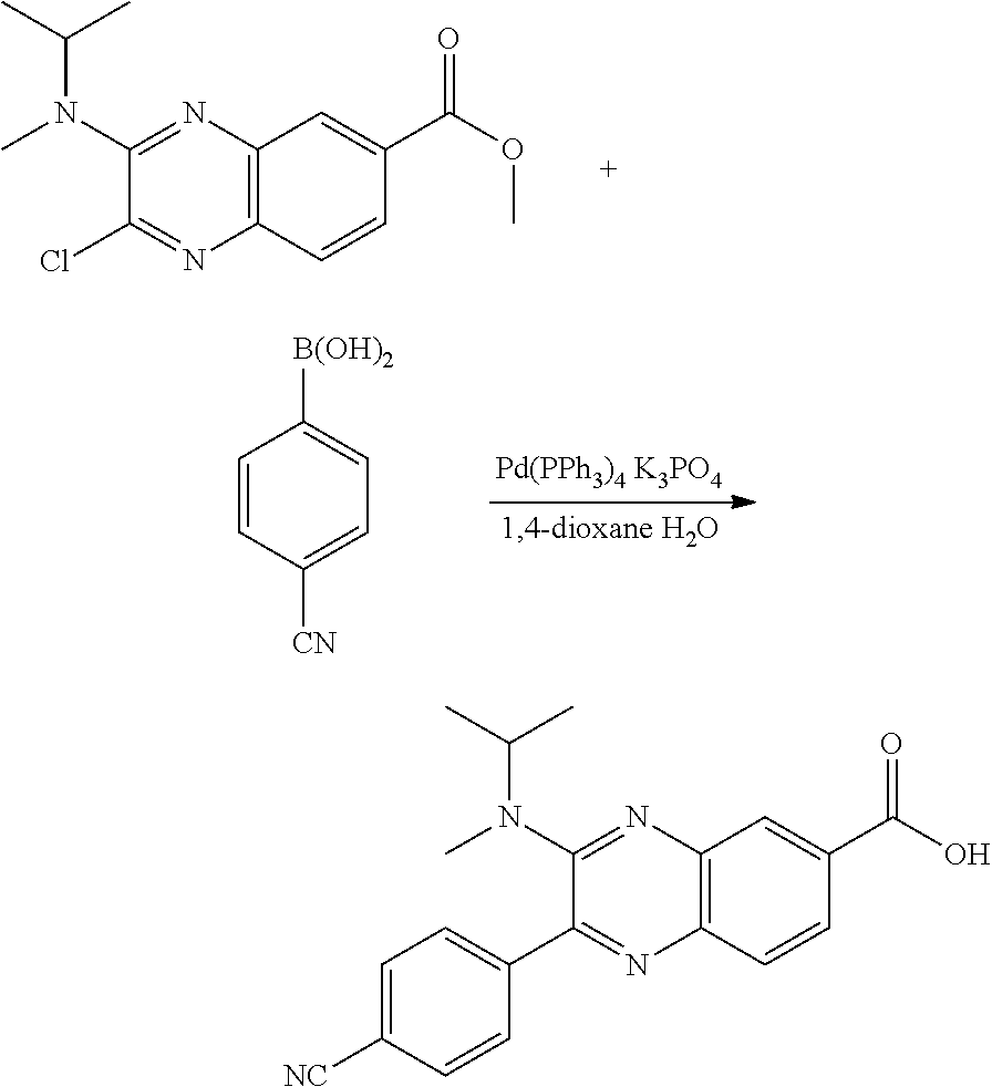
C12=C(C=CC(C(OC)=O)=C1)N=C(Cl)C(N(C)C(C)C)=N2.C1=CC([CN])=CC=C1[B(OH)2].C12=C(C=CC(C(O)=O)=C1)N=C(C1=CC=C([NC])C=C1)C(N(C)C(C)C)=N2
